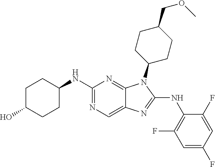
N1=C(NC2CCC(O)CC2)N=C2C(=C1)N=C(NC1=C(F)C=C(F)C=C1F)N2C1CCC(COC)CC1
